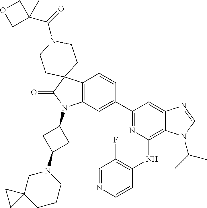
C12=C(C=C(C3=NC(NC4=C(F)C=NC=C4)=C4C(=C3)N=CN4C(C)C)C=C1)N(C1CC(N3CC4(CCC3)CC4)C1)C(=O)C21CCN(C(=O)C2(C)COC2)CC1
